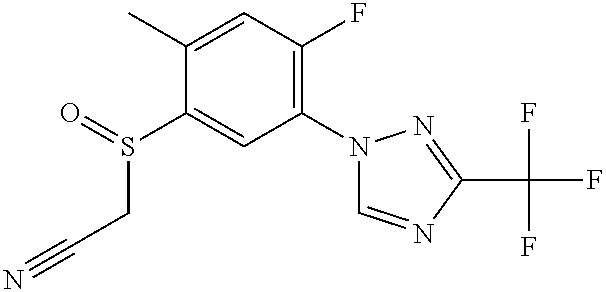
C1(C)=CC(F)=C(N2C=NC(C(F)(F)F)=N2)C=C1S(CC#N)=O
